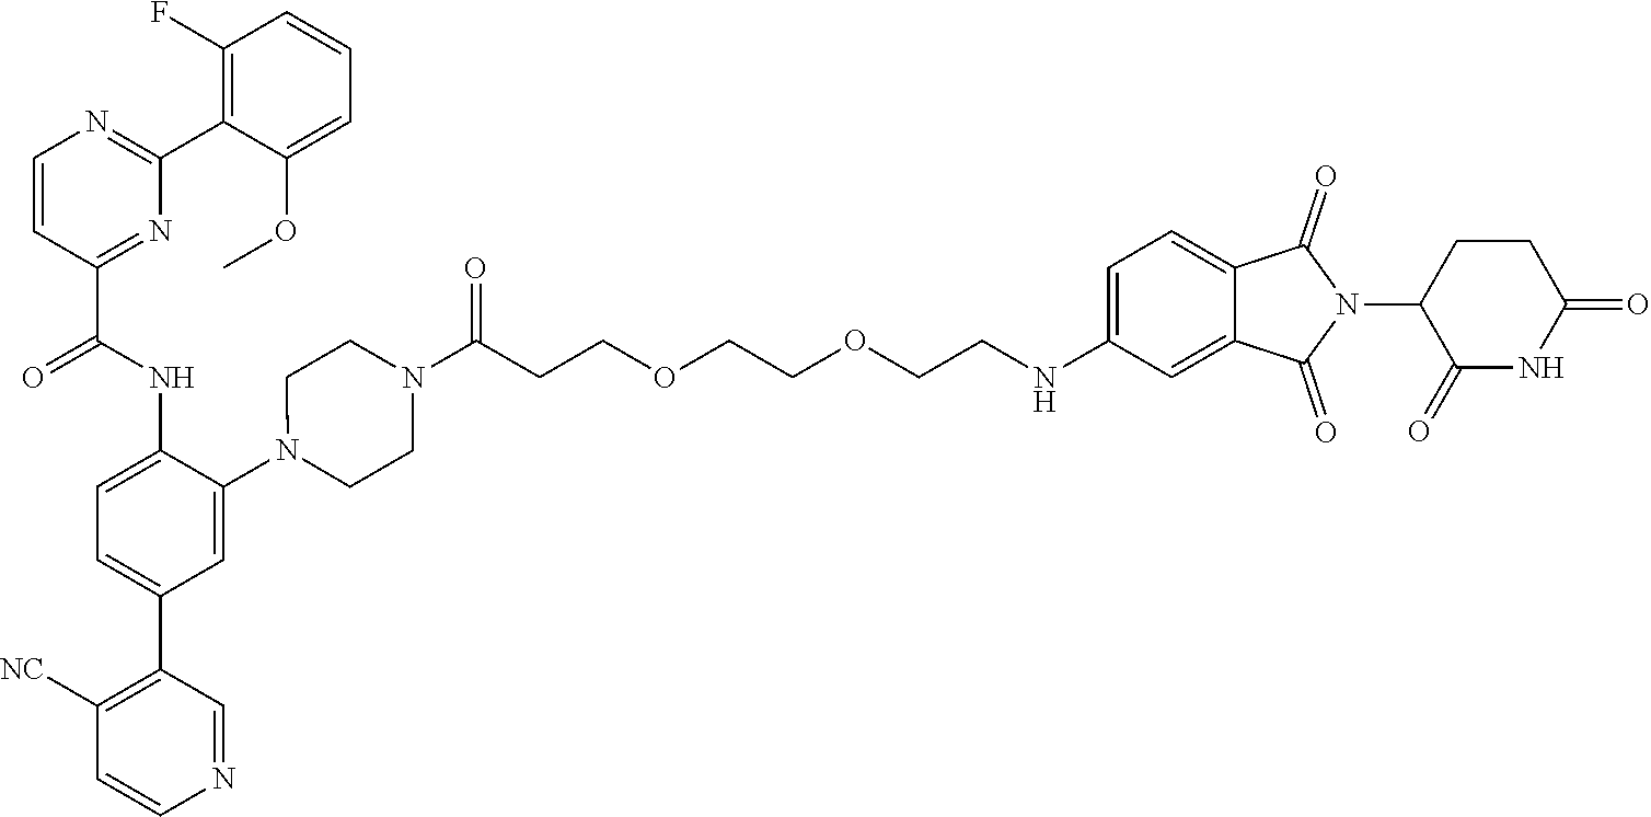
C1=CC(C(NC2=CC=C(C3=C([NC])C=CN=C3)C=C2N2CCN(C(CCOCCOCCNC3=CC=C4C(=C3)C(=O)N(C3C(=O)NC(=O)CC3)C4=O)=O)CC2)=O)=NC(C2=C(F)C=CC=C2OC)=N1
